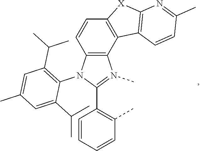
C12=C(N(C3=C(C(C)C)C=C(C)C=C3C(C)C)C(C3=C(C)C=CC=C3)=N1C)C=CC1=C2C2=C([X]1)N=C(C)C=C2
